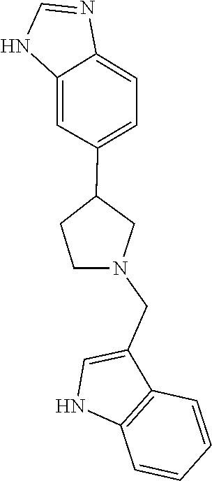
C1=NC2=CC=C(C3CN(CC4=CNC5=C4C=CC=C5)CC3)C=C2N1
